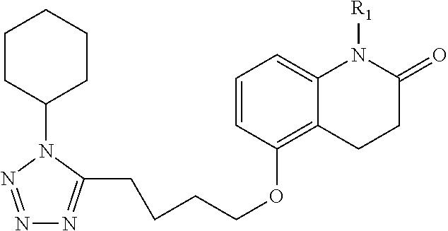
C1=CC(OCCCCC2=NN=NN2C2CCCCC2)=C2C(=C1)N([R1])C(=O)CC2
